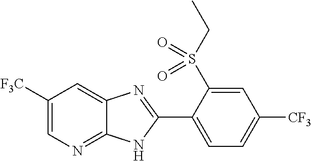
C1([F3C])=CN=C2C(=C1)N=C(C1=CC=C([CF3])C=C1S(CC)(=O)=O)N2
